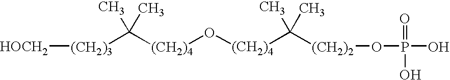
[(CH2)4](C(C)(C)[(CH2)3][HOCH2])O[(CH2)4]C(C)(C)[(CH2)2]OP(O)(O)=O
